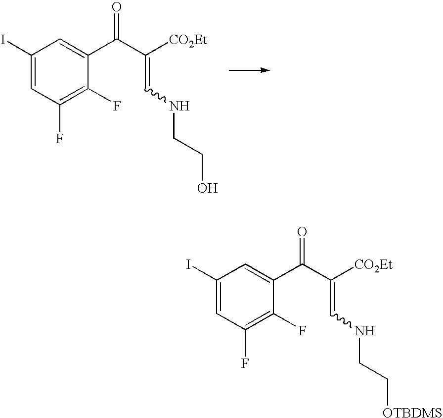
C1(I)=CC(F)=C(F)C(C(C(=CNCCO)[CO2Et])=O)=C1.C1(I)=CC(F)=C(F)C(C(C(=CNCC[OTBDMS])[CO2Et])=O)=C1
